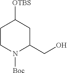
C1CN([Boc])C(CO)CC1[OTBS]
